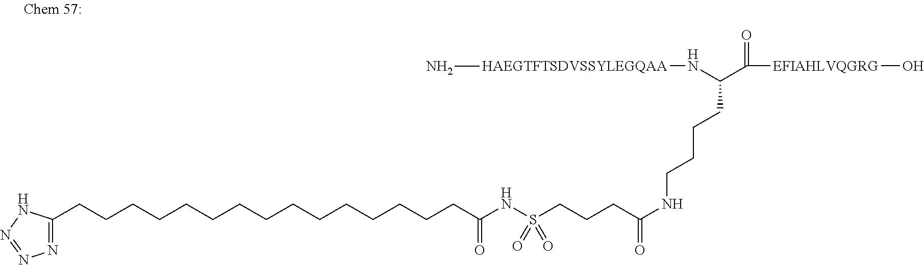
C1(CCCCCCCCCCCCCCCC(NS(CCCC(NCCCCC(C([EFIAHLVQGRG]O)=O)N[HAEGTFTSDVSSYLEGQAA]N)=O)(=O)=O)=O)=NN=NN1
